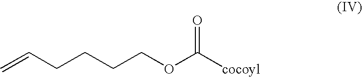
C=CCCCCOC([cocoyl])=O
